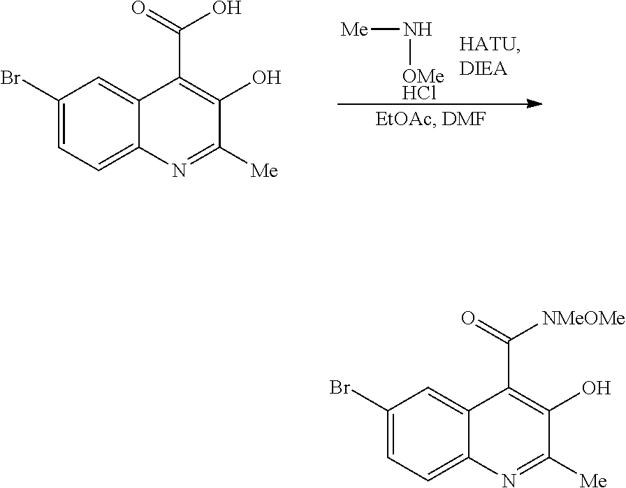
[Me]N[OMeHCl].C1(Br)=CC=C2C(=C1)C(C(O)=O)=C(O)C([Me])=N2.C1(Br)=CC=C2C(=C1)C(C([NMeOMe])=O)=C(O)C([Me])=N2
